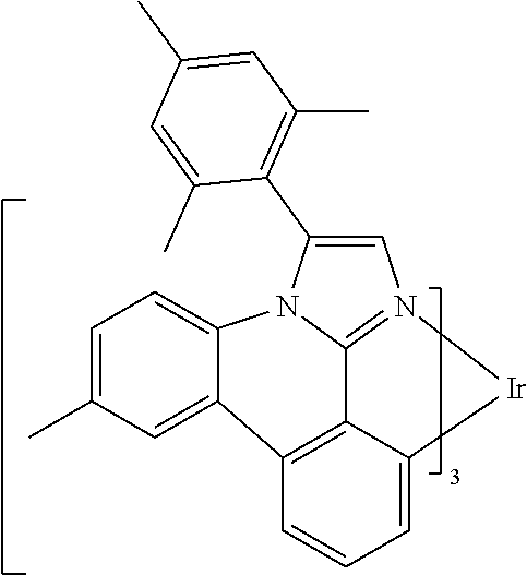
C1=C(C)C=C2C3=C4C5=N(C=C(C6=C(C)C=C(C)C=C6C)N5C2=C1)[Ir]C4=CC=C3
